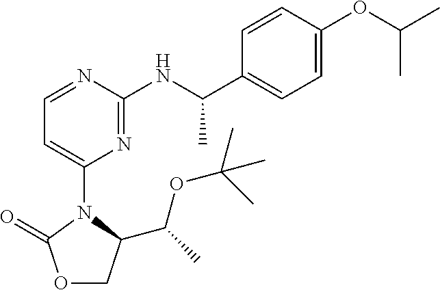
O1CC(C(C)OC(C)(C)C)N(C2=CC=NC(NC(C3=CC=C(OC(C)C)C=C3)C)=N2)C1=O
